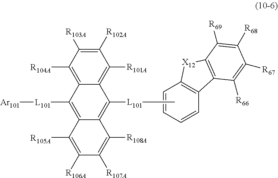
C1=CC=CC2=C1[X12]C1=C2C([R66])=C([R67])C([R68])=C1[R69].C12=C([R104A])C([R103A])=C([R102A])C([R101A])=C1C([L101]C)=C1C(=C2[L101][Ar101])C([R105A])=C([R106A])C([R107A])=C1[R108A]
